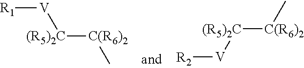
[R1][V][(R5)2C][C(R6)2]C.[R2][V][(R5)2C][C(R6)2]C
